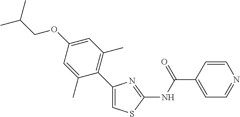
C1(C2=C(C)C=C(OCC(C)C)C=C2C)=CSC(NC(C2=CC=NC=C2)=O)=N1
